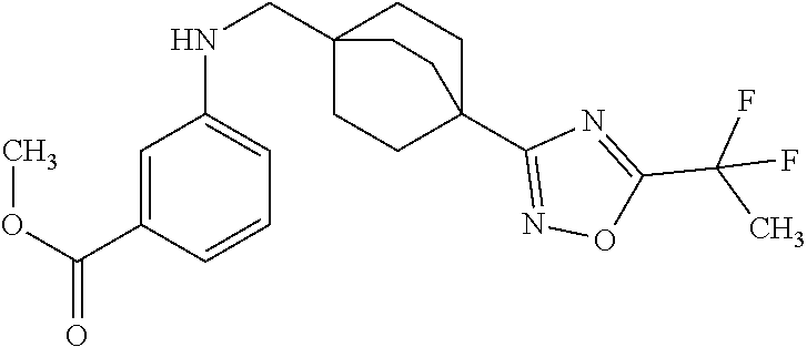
C1=C(C(OC)=O)C=CC=C1NCC12CCC(C3=NOC(C(F)(C)F)=N3)(CC1)CC2
